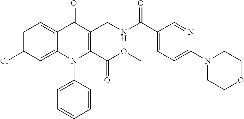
C1=C(Cl)C=C2C(=C1)C(=O)C(CNC(C1=CC=C(N3CCOCC3)N=C1)=O)=C(C(OC)=O)N2C1=CC=CC=C1
